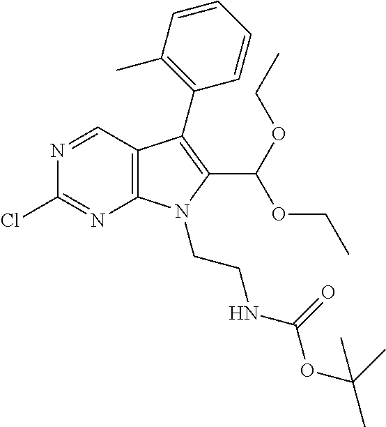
C12=C(C=NC(Cl)=N1)C(C1=C(C)C=CC=C1)=C(C(OCC)OCC)N2CCNC(=O)OC(C)(C)C
